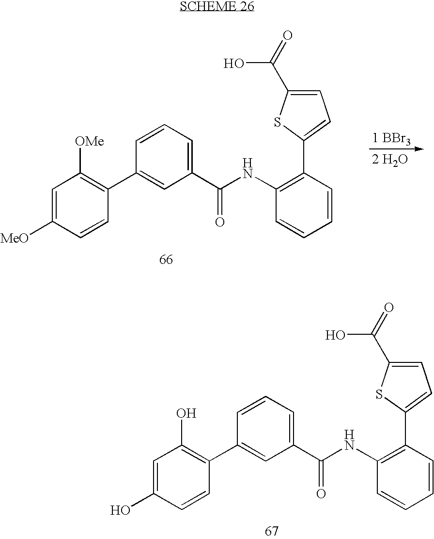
[1 BBr3].[2 H2O].C1=C([MeO])C=CC(C2=CC(C(NC3=C(C4=CC=C(C(=O)O)S4)C=CC=C3)=O)=CC=C2)=C1[OMe].C1=C(O)C=CC(C2=CC(C(NC3=C(C4=CC=C(C(=O)O)S4)C=CC=C3)=O)=CC=C2)=C1O
